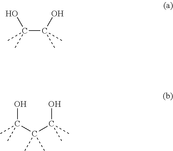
C(C(O)(C)C)(O)(C)C.OC(C(C(O)(C)C)(C)C)(C)C
